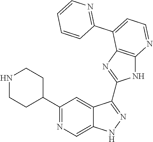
C1(C2=NC=C3C(=C2)C(C2=NC4=C(N2)N=CC=C4C2=NC=CC=C2)=NN3)CCNCC1
